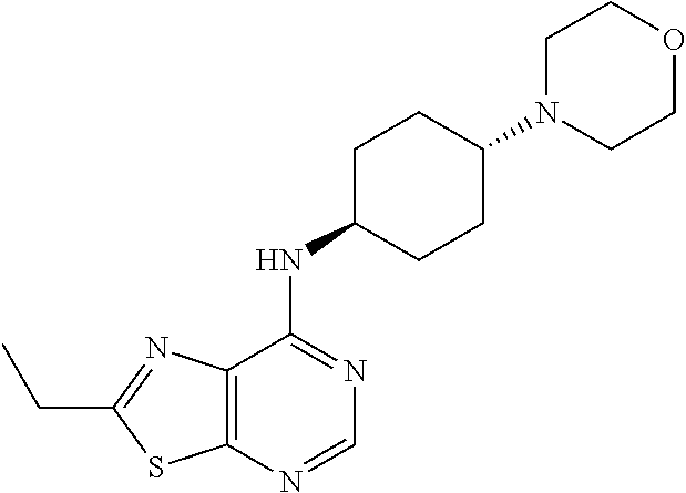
C1=NC2=C(C(NC3CCC(N4CCOCC4)CC3)=N1)N=C(CC)S2
